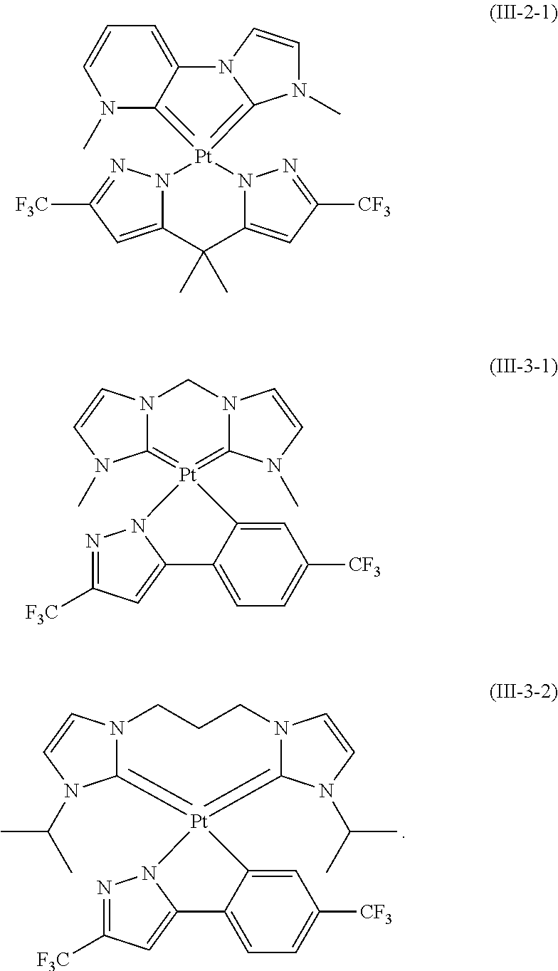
C12=[Pt]3(=C4N(C(C)C)C=CN4CCCN1C=CN2C(C)C)C1=CC([CF3])=CC=C1C1=CC([F3C])=NN13.N1(C)C2=[Pt]3(=C4N(C)C=CN4C2=CC=C1)N1C(=CC([F3C])=N1)C(C)(C)C1=CC([CF3])=NN13.N12C(=[Pt]3(=C4N(C1)C=CN4C)C1=CC([CF3])=CC=C1C1=CC([F3C])=NN13)N(C)C=C2
